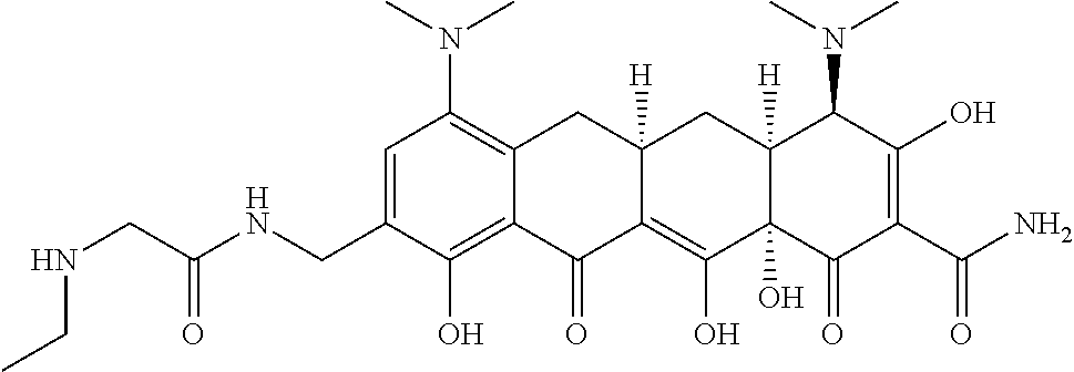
C1=C(CNC(CNCC)=O)C(O)=C2C(=C1N(C)C)CC1([H])C(=C(O)C3(O)C([H])(C1)C(N(C)C)C(O)=C(C(N)=O)C3=O)C2=O
